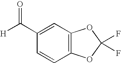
C1(C([H])=O)=CC2=C(C=C1)OC(F)(F)O2
